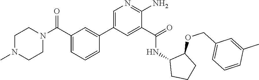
C1=C(C2=CC(C(N3CCN(C)CC3)=O)=CC=C2)C=C(C(=O)NC2CCCC2OCC2=CC=CC(C)=C2)C(N)=N1
